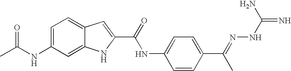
C1=C(NC(C)=O)C=C2C(=C1)C=C(C(=O)NC1=CC=C(C(=NNC(=N)N)C)C=C1)N2
